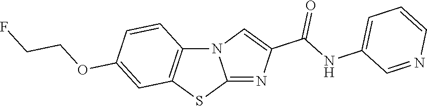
N12C3=C(SC1=NC(C(NC1=CC=CN=C1)=O)=C2)C=C(OCCF)C=C3
